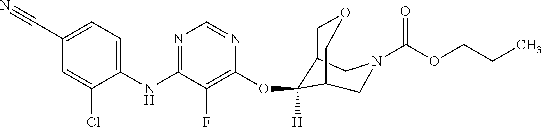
C1(NC2=NC=NC(OC3([H])C4COCC3CN(C(OCCC)=O)C4)=C2F)=CC=C(C#N)C=C1Cl
